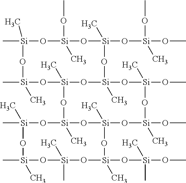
C[Si]1(C)O[Si](OC)(C)O[Si](O[Si](OC)(OC)C)(C)O[Si]2(C)O[Si](C)(O[Si](C)(C)O1)O[Si]1(C)O[Si](C)(C)O[Si](C)(C)O[Si](C)(C)O[Si](O[Si](OC)(C)C)(C)O[Si](C)(O1)O[Si](OC)(C)O[Si](OC)(C)O2
